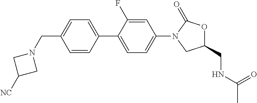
C1(CN2CC([NC])C2)=CC=C(C2=CC=C(N3CC(CNC(C)=O)OC3=O)C=C2F)C=C1
